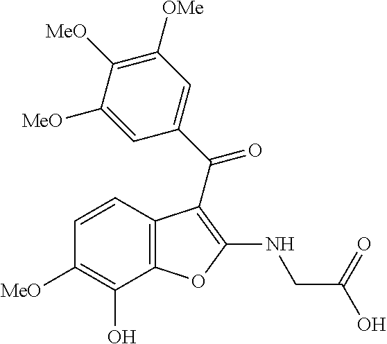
C12=C(C=CC([MeO])=C1O)C(C(C1=CC([OMe])=C([MeO])C([MeO])=C1)=O)=C(NCC(O)=O)O2
